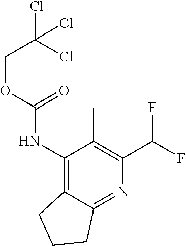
C(OCC(Cl)(Cl)Cl)(=O)NC1=C2CCCC2=NC(C(F)F)=C1C
